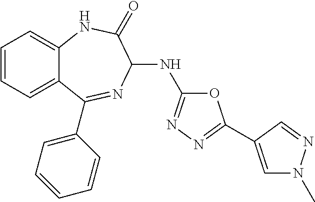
C1=CC=C2C(=C1)NC(=O)C(NC1=NN=C(C3=CN(C)N=C3)O1)N=C2C1=CC=CC=C1
